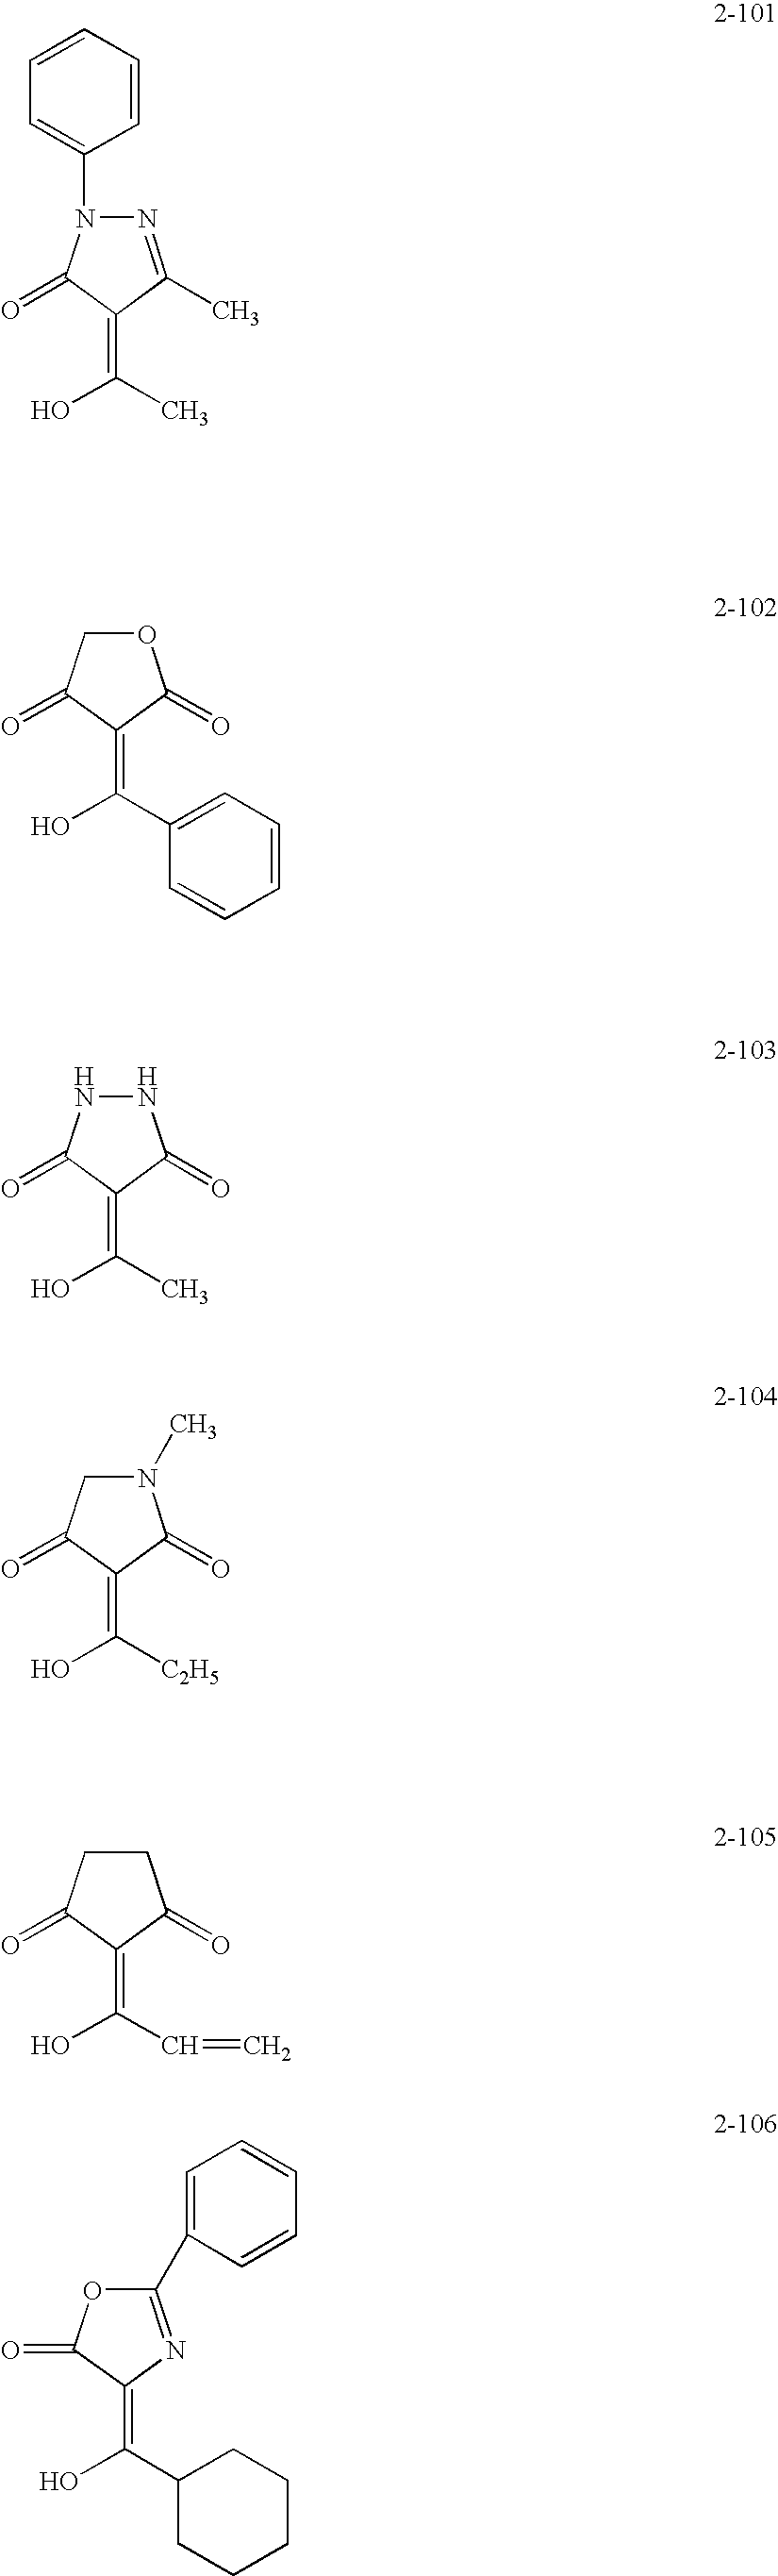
N1=C(C)C(=C(C)O)C(=O)N1C1=CC=CC=C1.O1CC(=O)C(=C(C2=CC=CC=C2)O)C1=O.N1NC(=O)C(=C(C)O)C1=O.N1(C)CC(=O)C(=C([C2H5])O)C1=O.C1CC(=O)C(=C(C=C)O)C1=O.C1(C2=CC=CC=C2)=NC(=C(C2CCCCC2)O)C(=O)O1
